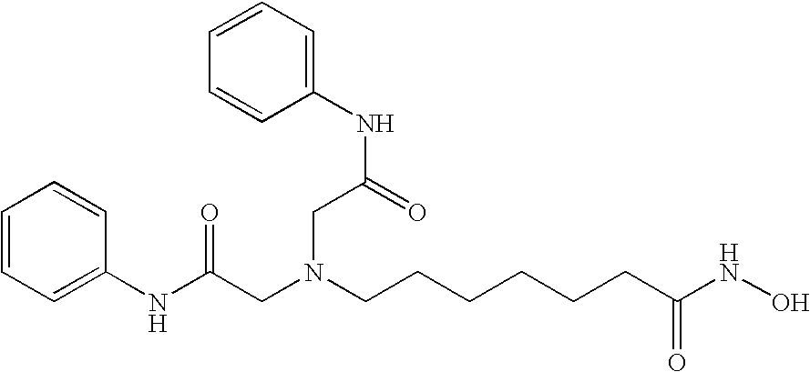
N(C(CN(CCCCCCC(NO)=O)CC(=O)NC1=CC=CC=C1)=O)C1=CC=CC=C1
